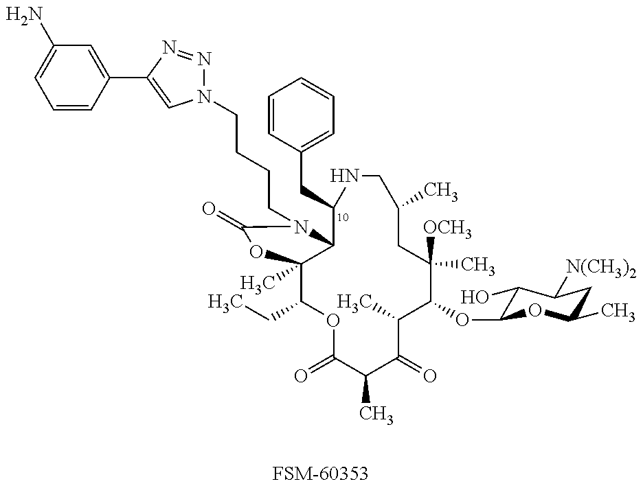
C1(CC)C2(C)C(N(CCCCN3N=NC(C4=CC(N)=CC=C4)=C3)C(=O)O2)C(CC2=CC=CC=C2)NCC(C)CC([OCH3])(C)C(OC2C(O)C([N(CH3)2])CC(C)O2)C(C)C(=O)C(C)C(=O)O1.[FSM-60353]
